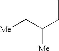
[Me]CC(CC)[Me]
